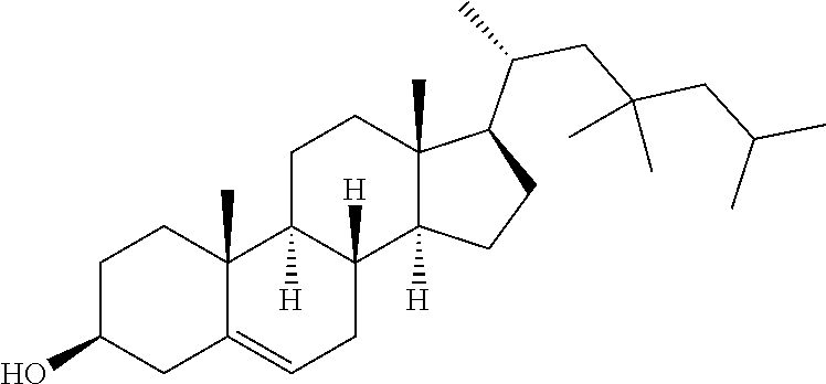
C1=C2CC(O)CCC2(C)C2([H])CCC3(C)C(C(CC(CC(C)C)(C)C)C)CCC3([H])C2([H])C1
